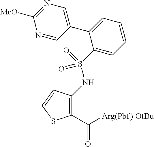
C1(C([Arg(Pbf)-OtBu])=O)=C(NS(=O)(=O)C2=CC=CC=C2C2=CN=C([MeO])N=C2)C=CS1
